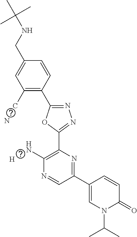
C1(C)=C(C2=NN=C(C3=C(N)N=CC(C4=CN(C(C)C)C(=O)C=C4)=N3)O2)C=CC(CNC(C)(C)C)=C1.[H].N
